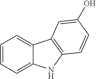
C1=CC=C2C(=C1)C1=C(N2)C=CC(O)=C1
